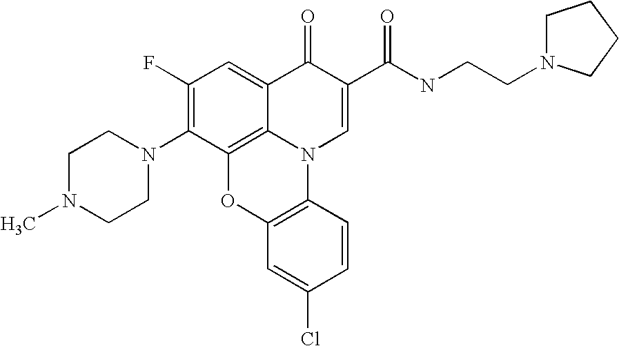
C1(F)=C(N2CCN(C)CC2)C2=C3C(=C1)C(=O)C(C(NCCN1CCCC1)=O)=CN3C1=C(O2)C=C(Cl)C=C1
